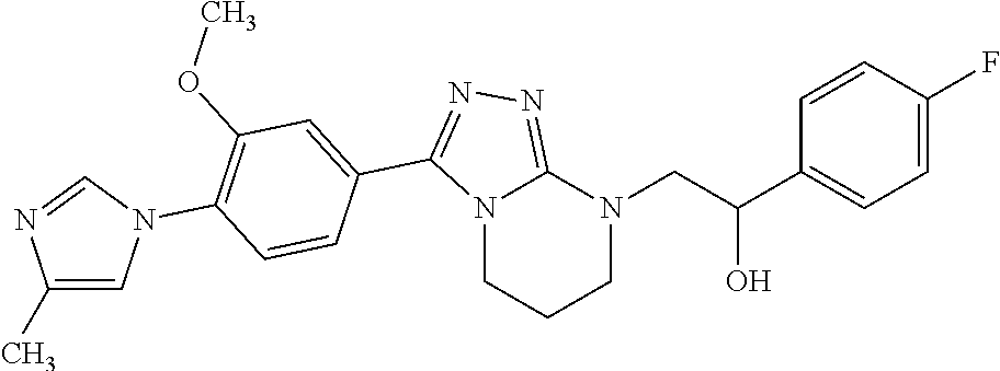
C1N(CC(C2=CC=C(F)C=C2)O)C2=NN=C(C3=CC(OC)=C(N4C=C(C)N=C4)C=C3)N2CC1
